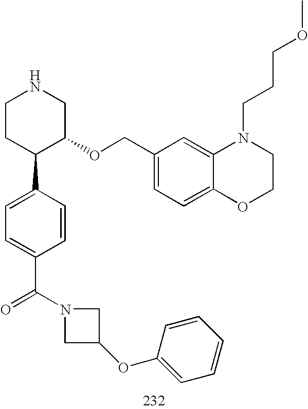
C1CC(C2=CC=C(C(N3CC(OC4=CC=CC=C4)C3)=O)C=C2)C(OCC2=CC=C3C(=C2)N(CCCOC)CCO3)CN1
